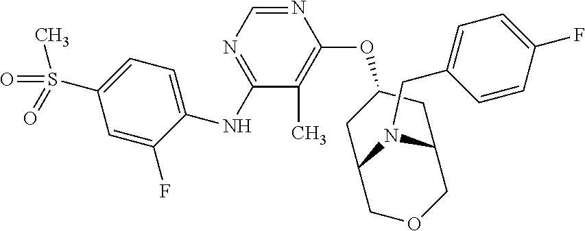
C1=C(F)C(NC2=NC=NC(OC3CC4COCC(C3)N4CC3=CC=C(F)C=C3)=C2C)=CC=C1S(=O)(C)=O
